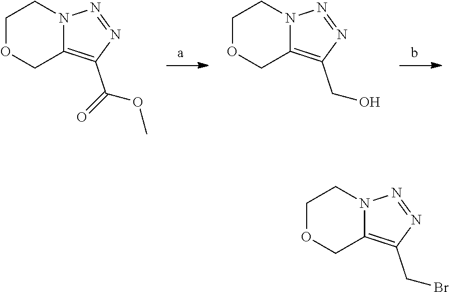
BrCC1=C2COCCN2N=N1.O(C)C(C1=C2COCCN2N=N1)=O.OCC1=C2COCCN2N=N1
